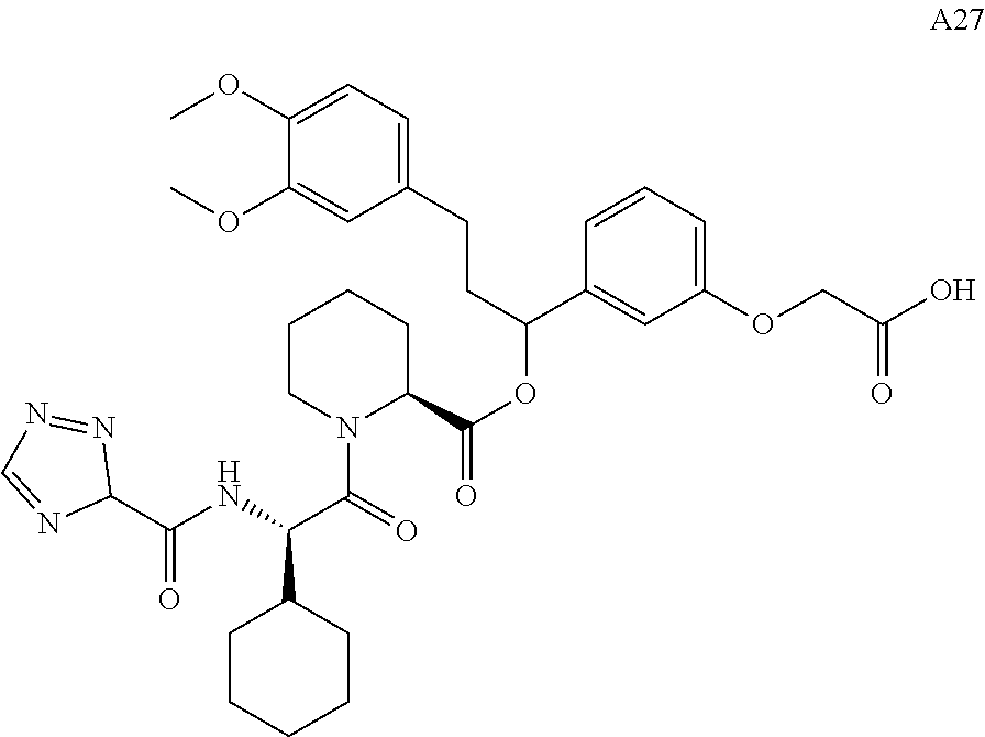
C1CN(C(=O)C(C2CCCCC2)NC(C2N=NC=N2)=O)C(C(=O)OC(C2=CC(OCC(O)=O)=CC=C2)CCC2=CC=C(OC)C(OC)=C2)CC1
